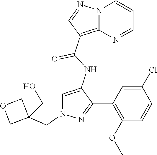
N12C(=C(C(NC3=CN(CC4(CO)COC4)N=C3C3=C(OC)C=CC(Cl)=C3)=O)C=N1)N=CC=C2
